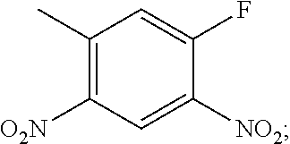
C1(C)=C([O2N])C=C([NO2])C(F)=C1
